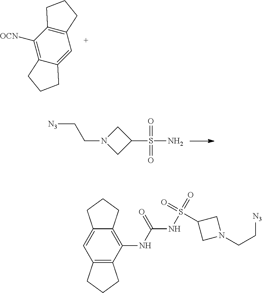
C1([OCN])=C2C(=CC3=C1CCC3)CCC2.C1N(CC[N3])CC1S(N)(=O)=O.C12=C(NC(=O)NS(=O)(=O)C3CN(CC[N3])C3)C3=C(C=C1CCC2)CCC3
